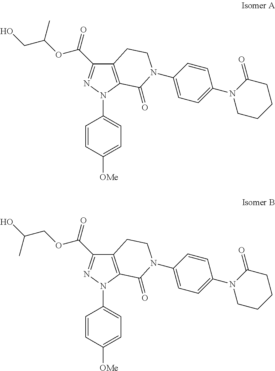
C12=C(N(C3=CC=C([OMe])C=C3)N=C1C(=O)OC(CO)C)C(=O)N(C1=CC=C(N3CCCCC3=O)C=C1)CC2.C12=C(N(C3=CC=C([OMe])C=C3)N=C1C(=O)OCC(O)C)C(=O)N(C1=CC=C(N3CCCCC3=O)C=C1)CC2
